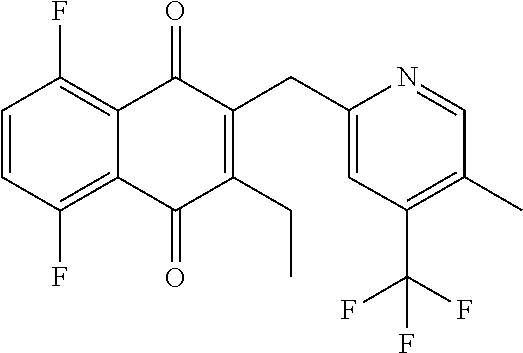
C1=CC(F)=C2C(=O)C(CC3=CC(C(F)(F)F)=C(C)C=N3)=C(CC)C(=O)C2=C1F
